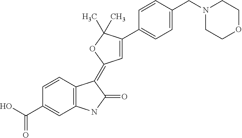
C1=CC2=C(C=C1C(O)=O)NC(=O)C2=C1C=C(C2=CC=C(CN3CCOCC3)C=C2)C(C)(C)O1
